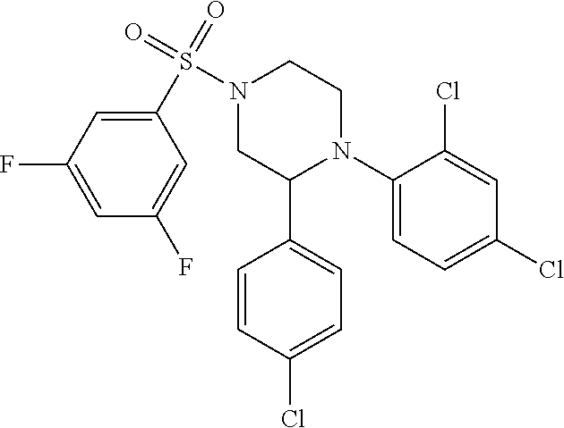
C1(N2CCN(S(=O)(=O)C3=CC(F)=CC(F)=C3)CC2C2=CC=C(Cl)C=C2)=CC=C(Cl)C=C1Cl
